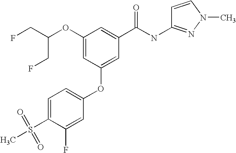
C1=C(S(C)(=O)=O)C(F)=CC(OC2=CC(C(NC3=NN(C)C=C3)=O)=CC(OC(CF)CF)=C2)=C1
